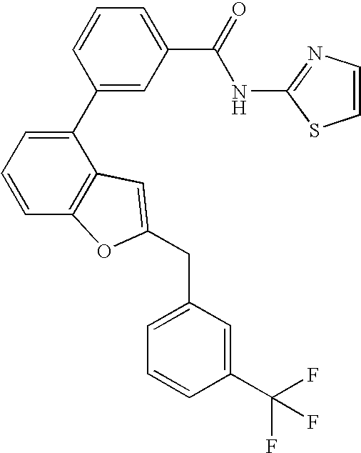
C1(C2=CC=CC3=C2C=C(CC2=CC=CC(C(F)(F)F)=C2)O3)=CC(C(=O)NC2=NC=CS2)=CC=C1
